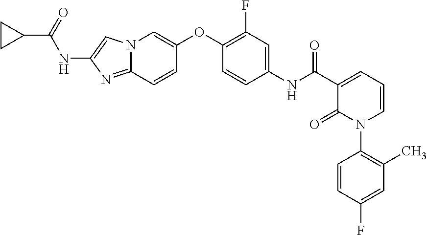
C1(OC2=CN3C(=NC(NC(C4CC4)=O)=C3)C=C2)=C(F)C=C(NC(=O)C2=CC=CN(C3=C(C)C=C(F)C=C3)C2=O)C=C1
